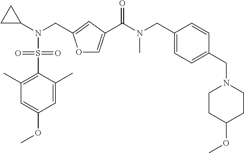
C(N(C(=O)C1=COC(CN(C2CC2)S(C2=C(C)C=C(OC)C=C2C)(=O)=O)=C1)C)C1=CC=C(CN2CCC(OC)CC2)C=C1
